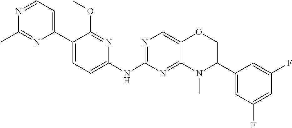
C1(C2=CC=NC(C)=N2)=CC=C(NC2=NC=C3C(=N2)N(C)C(C2=CC(F)=CC(F)=C2)CO3)N=C1OC
